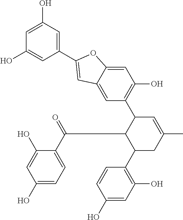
C1(O)=CC=C(C(=O)C2C(C3=C(O)C=C(O)C=C3)CC(C)=CC2C2=C(O)C=C3C(=C2)C=C(C2=CC(O)=CC(O)=C2)O3)C(O)=C1
